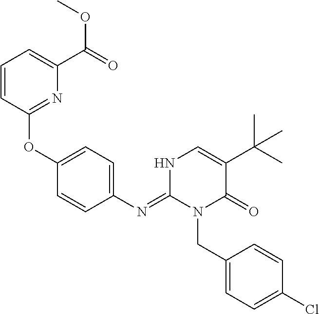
C1(OC2=CC=C(N=C3N(CC4=CC=C(Cl)C=C4)C(=O)C(C(C)(C)C)=CN3)C=C2)=NC(C(=O)OC)=CC=C1
